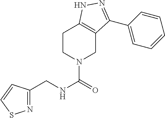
C(NC(=O)N1CC2=C(CC1)NN=C2C1=CC=CC=C1)C1=NSC=C1
